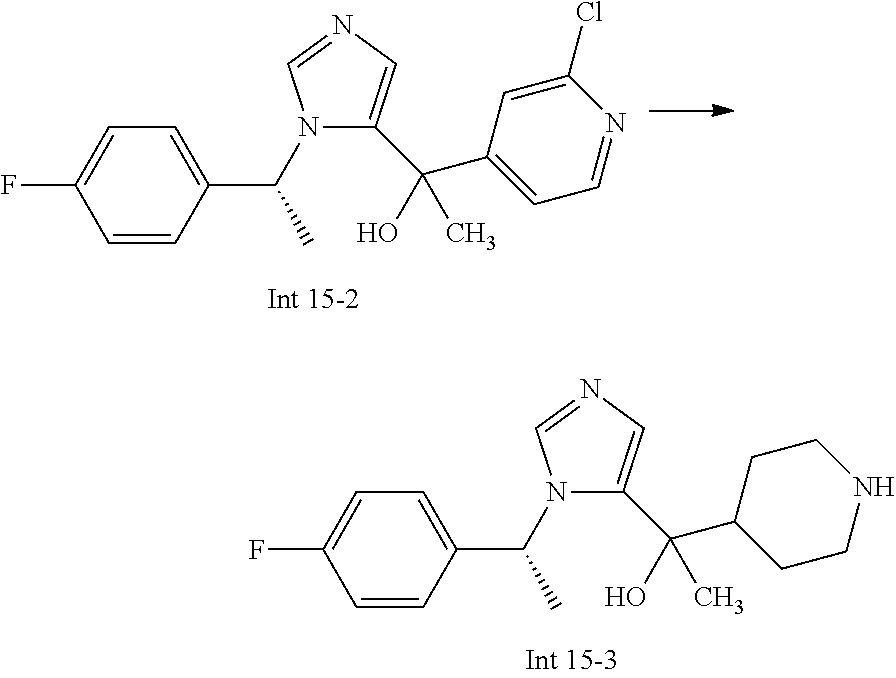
C1=CC(C(C)N2C(C(O)(C3CCNCC3)C)=CN=C2)=CC=C1F.C1=CC(C(C)N2C=NC=C2C(O)(C2=CC=NC(Cl)=C2)C)=CC=C1F
